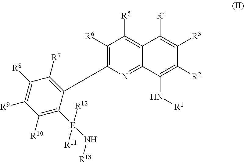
C1([R6])=C(C2=C([R7])C([R8])=C([R9])C([R10])=C2[E]([R12])(N[R13])[R11])N=C2C(=C1[R5])C([R4])=C([R3])C([R2])=C2N[R1]
